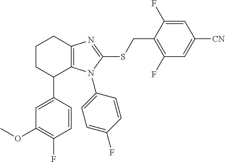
C1(OC)=C(F)C=CC(C2C3=C(CCC2)N=C(SCC2=C(F)C=C([CN])C=C2F)N3C2=CC=C(F)C=C2)=C1
